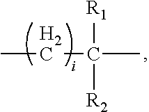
CCC([R1])([R2])C
